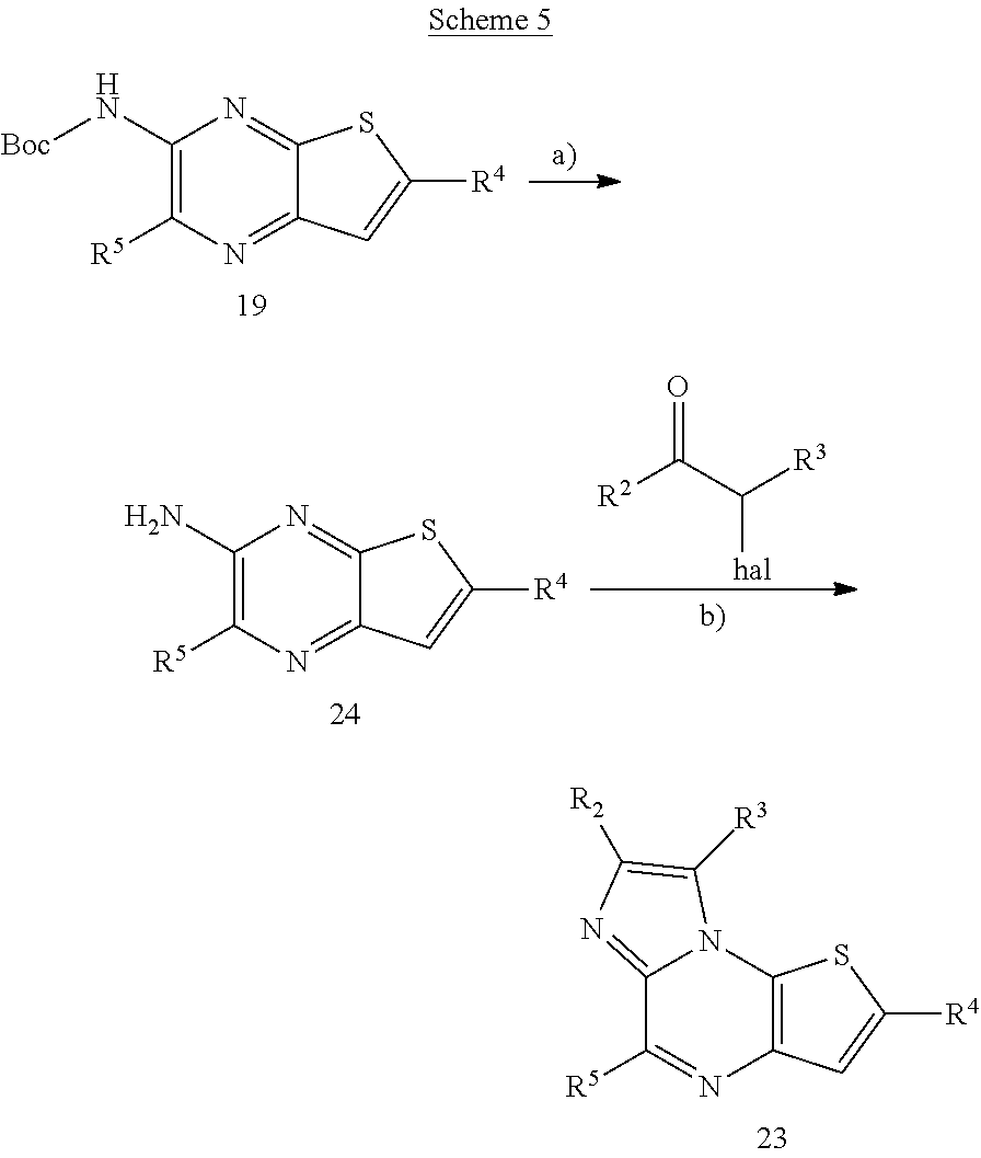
C1(N[Boc])=C([R5])N=C2C(=N1)SC([R4])=C2.C1(N)=C([R5])N=C2C(=N1)SC([R4])=C2.O=C(C([R3])[hal])[R2].C12=NC([R2])=C([R3])N1C1=C(N=C2[R5])C=C([R4])S1
